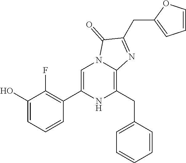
C1(O)=CC=CC(C2=CN3C(=C(CC4=CC=CC=C4)N2)N=C(CC2=CC=CO2)C3=O)=C1F
